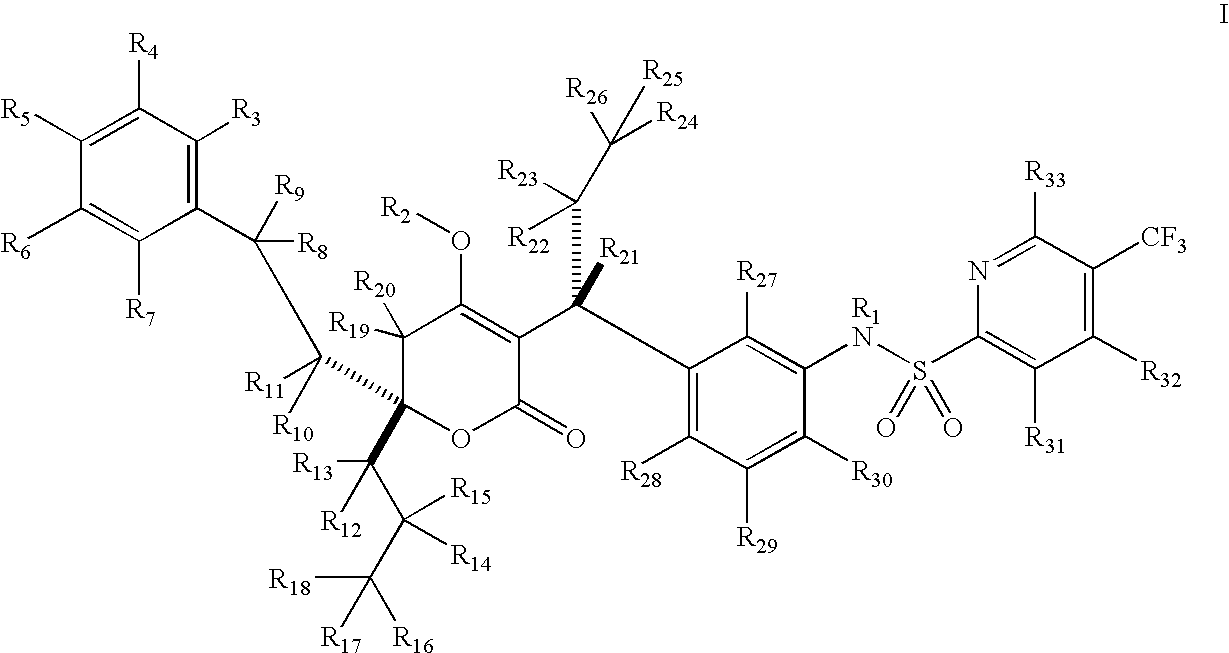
C1([R5])=C([R4])C([R3])=C(C([R9])([R8])C(C2(C([R13])([R12])C([R15])([R14])C([R16])([R17])[R18])OC(=O)C(C(C(C([R24])([R25])[R26])([R22])[R23])([R21])C3=C([R28])C([R29])=C([R30])C([R1N]S(C4=C([R31])C([R32])=C([CF3])C([R33])=N4)(=O)=O)=C3[R27])=C(O[R2])C2([R20])[R19])([R10])[R11])C([R7])=C1[R6]
